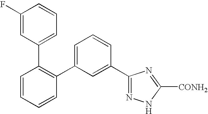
C1(C2=CC=CC(C3=NNC([CONH2])=N3)=C2)=C(C2=CC=CC(F)=C2)C=CC=C1
